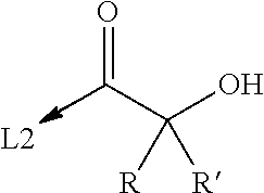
C(C(O)([R])[R])=O.[L2]
